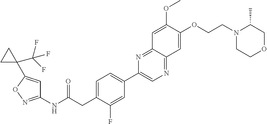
C1(NC(CC2=CC=C(C3=CN=C4C(=N3)C=C(OC)C(OCCN3CCOCC3C)=C4)C=C2F)=O)=NOC(C2(C(F)(F)F)CC2)=C1
